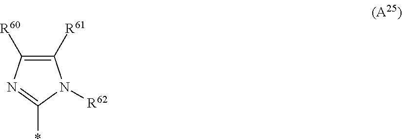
C1([R60])=C([R61])N([R62])C(*)=N1
